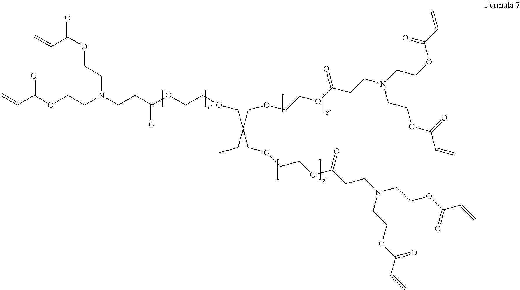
O=C(OCCN(CCC(OCCOCC(COCCOC(CCN(CCOC(C=C)=O)CCOC(C=C)=O)=O)(COCCOC(CCN(CCOC(C=C)=O)CCOC(C=C)=O)=O)CC)=O)CCOC(C=C)=O)C=C
